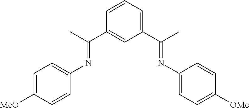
C1(C(C)=NC2=CC=C([OMe])C=C2)=CC=CC(C(C)=NC2=CC=C([MeO])C=C2)=C1
